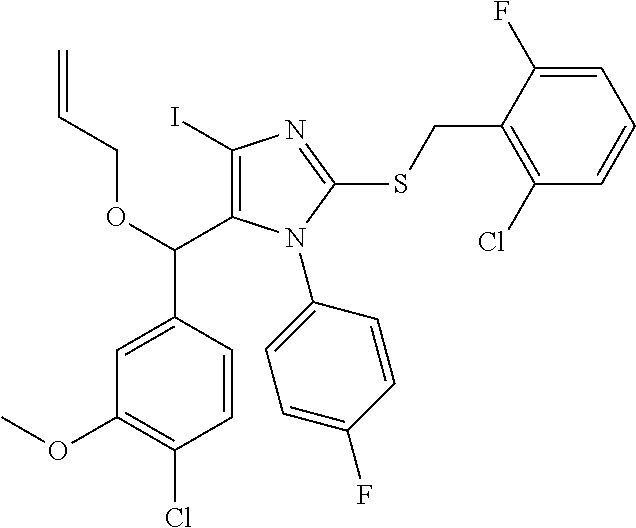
C1(I)=C(C(OCC=C)C2=CC(OC)=C(Cl)C=C2)N(C2=CC=C(F)C=C2)C(SCC2=C(Cl)C=CC=C2F)=N1
